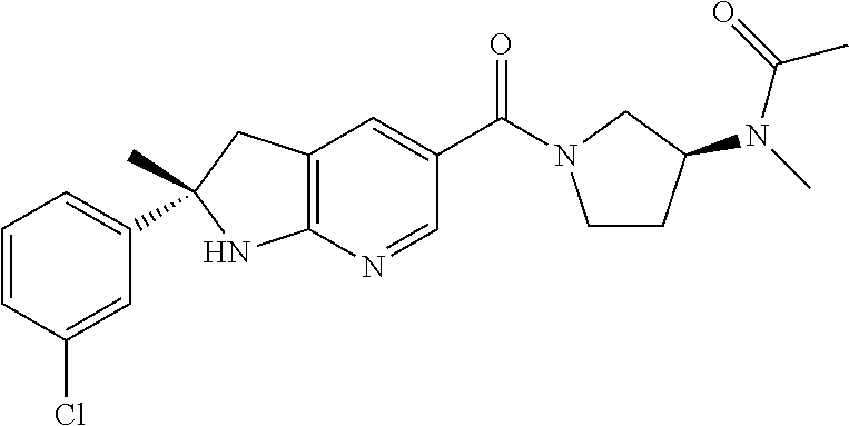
C1=CC(Cl)=CC(C2(C)CC3=C(N2)N=CC(C(=O)N2CCC(N(C(C)=O)C)C2)=C3)=C1
